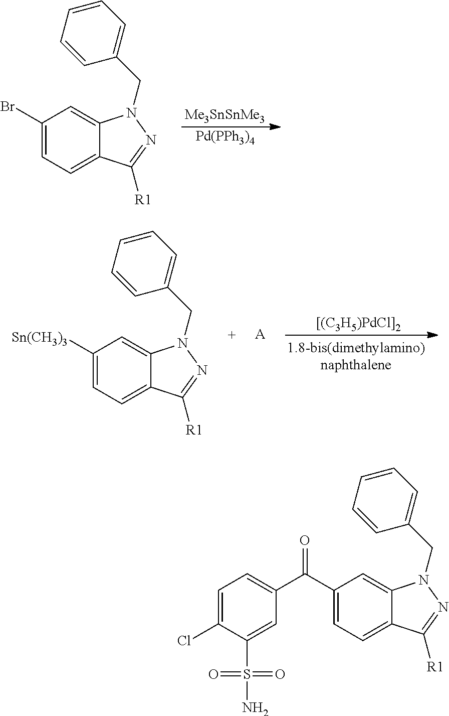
C1(Br)=CC=C2C(=C1)N(CC1=CC=CC=C1)N=C2[R1].[Me3SnSnMe3].[Pd(PPh3)4].C1([Sn(CH3)3])=CC=C2C(=C1)N(CC1=CC=CC=C1)N=C2[R1].[A].[[(C3H5)PdCl]2].C1(C(C2=CC=C(Cl)C(S(N)(=O)=O)=C2)=O)=CC=C2C(=C1)N(CC1=CC=CC=C1)N=C2[R1]
